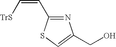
N1=C(C=C[TrS])SC=C1CO
